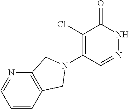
C1(Cl)=C(N2CC3=C(N=CC=C3)C2)C=NNC1=O
